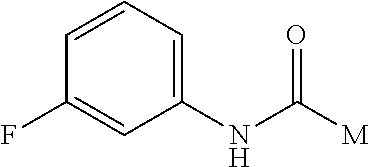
C1=CC=C(NC([M])=O)C=C1F
